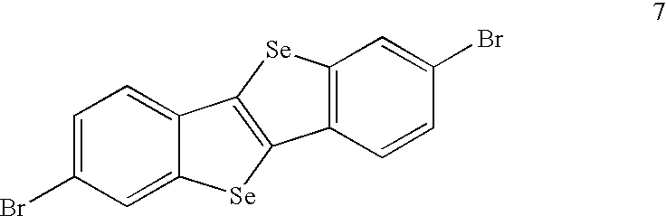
C1=C(Br)C=C2C(=C1)C1=C([Se]2)C2=C([Se]1)C=C(Br)C=C2
